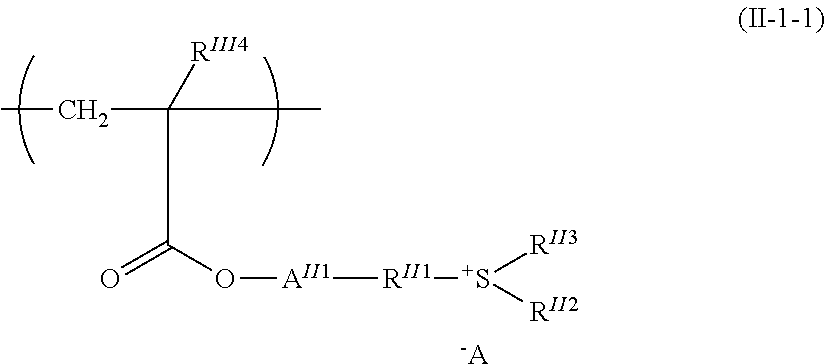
C(C(O[AII1][RII1][S+]([RII3])[RII2])=O)(CC)(C)[RIII4].[-A]
